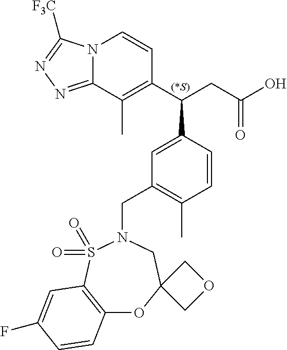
N12C(=NN=C1[F3C])C(C)=C(C(CC(O)=O)C1=CC(CN3S(=O)(=O)C4=C(OC5(C3)COC5)C=CC(F)=C4)=C(C)C=C1)C=C2
